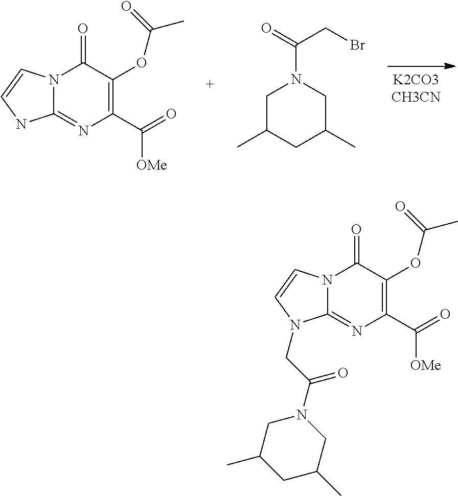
N12C(=NC(C(=O)[OMe])=C(OC(=O)C)C1=O)NC=C2.C1C(C)CC(C)CN1C(=O)CBr.N12C(=NC(C(=O)[OMe])=C(OC(=O)C)C1=O)N(CC(N1CC(C)CC(C)C1)=O)C=C2
